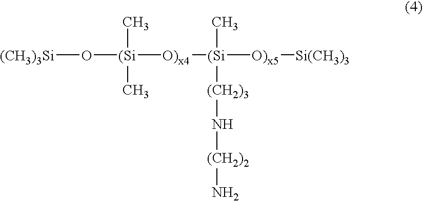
[(CH3)3Si]O[(Si]([O)x4][(Si]([O)x5][Si(CH3)3])(C)[(CH2)3]N[(CH2)2]N)(C)C
